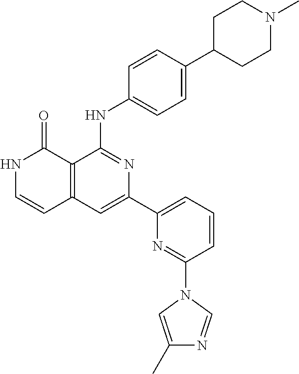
C12=C(C=C(C3=CC=CC(N4C=NC(C)=C4)=N3)N=C1NC1=CC=C(C3CCN(C)CC3)C=C1)C=CNC2=O
